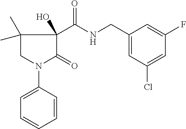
C1(C)(C)CN(C2=CC=CC=C2)C(=O)C1(C(NCC1=CC(Cl)=CC(F)=C1)=O)O
